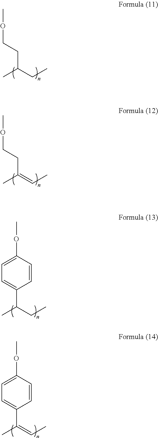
COCCC(CC)C.COCCC(=CC)C.C1=C(C(CC)C)C=CC(OC)=C1.C1=C(C(=CC)C)C=CC(OC)=C1
